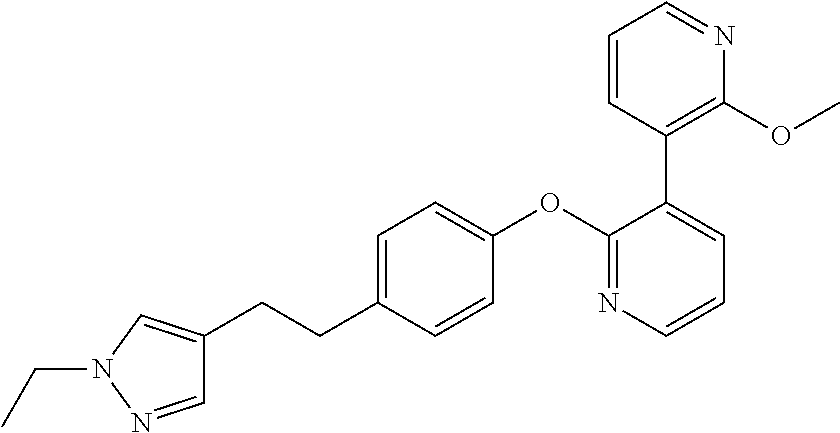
C1=C(CCC2=CN(CC)N=C2)C=CC(OC2=NC=CC=C2C2=C(OC)N=CC=C2)=C1
